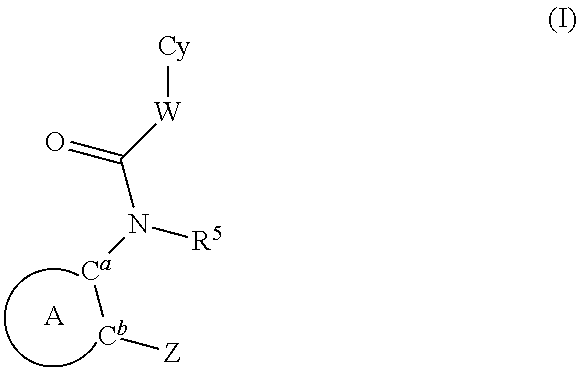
[Z][Cb][Ca]N(C([W][Cy])=O)[R5].[A]
